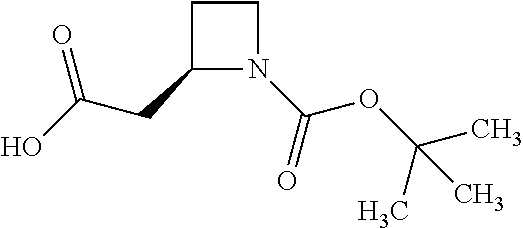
C1(CC(O)=O)N(C(OC(C)(C)C)=O)CC1
